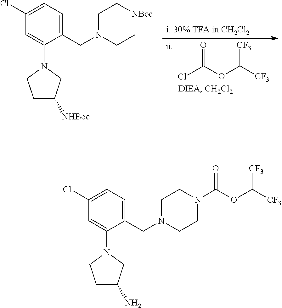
ClC(OC([CF3])[CF3])=O.C1(CN2CC[NBoc]CC2)=CC=C(Cl)C=C1N1CCC([NHBoc])C1.C1(CN2CCN(C(OC([CF3])[CF3])=O)CC2)=CC=C(Cl)C=C1N1CCC(N)C1
